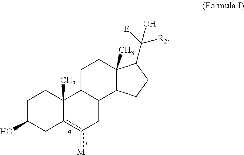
C1C(O)Cc2c([M])CC3C(C2(C)C1)CCC1(C)C3CCC1C([E])([R2])O
